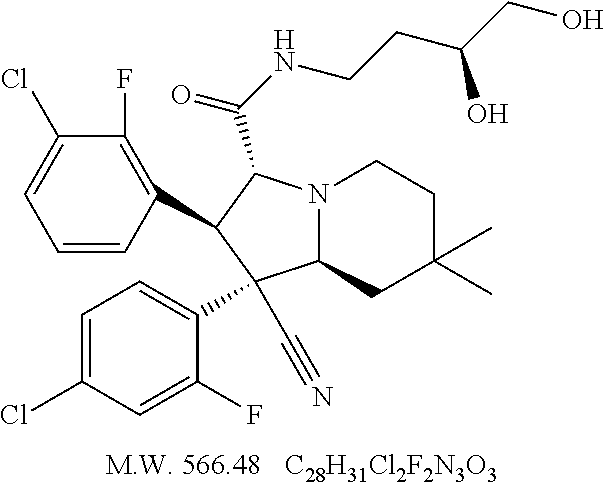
[C28H31Cl2F2N3O3].C1=CC(C2C(C(=O)NCCC(CO)O)N3C(C2(C2=CC=C(Cl)C=C2F)C#N)CC(C)(C)CC3)=C(F)C(Cl)=C1
